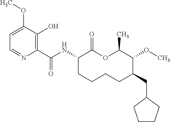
C1(C(NC2C(=O)OC(C)C(OC)C(CC3CCCC3)CCCC2)=O)=C(O)C(OC)=CC=N1
